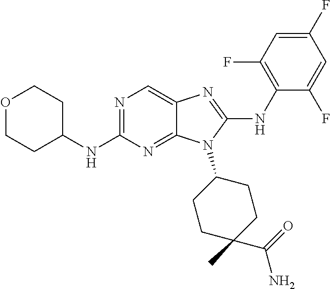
N1=C(NC2CCOCC2)N=C2C(=C1)N=C(NC1=C(F)C=C(F)C=C1F)N2C1CCC(C)(C(=O)N)CC1
